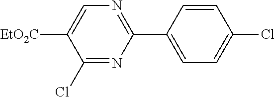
N1=C(C2=CC=C(Cl)C=C2)N=C(Cl)C([EtO2C])=C1
